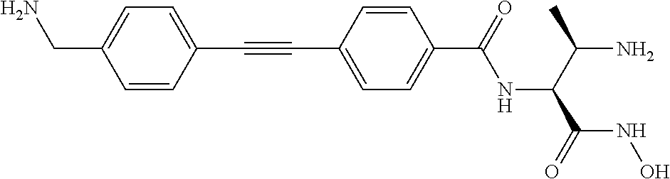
C1=CC(C#CC2=CC=C(C(=O)NC(C(C)N)C(=O)NO)C=C2)=CC=C1CN
